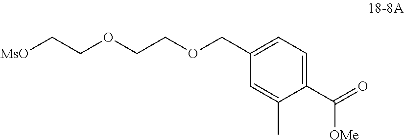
C1(C([OMe])=O)=CC=C(COCCOCC[MsO])C=C1C
